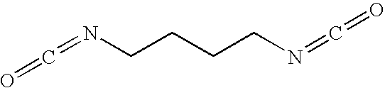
O=C=NCCCCN=C=O
